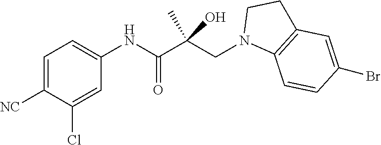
C1=C([NC])C(Cl)=CC(NC(C(CN2C3=C(CC2)C=C(Br)C=C3)(C)O)=O)=C1
